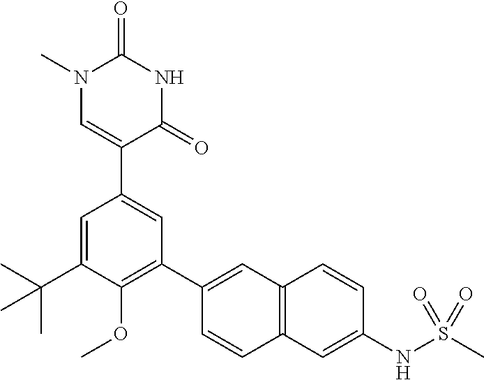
N1(C)C=C(C2=CC(C3=CC4=C(C=C3)C=C(NS(C)(=O)=O)C=C4)=C(OC)C(C(C)(C)C)=C2)C(=O)NC1=O
